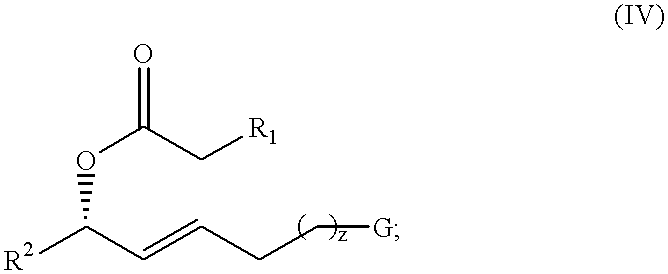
[R2]C(C=CCC[G])OC(C[R1])=O
